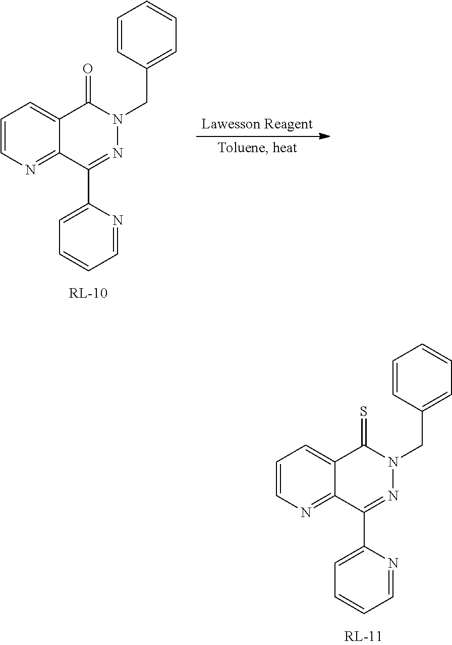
C1=NC(C2=NN(CC3=CC=CC=C3)C(=S)C3=CC=CN=C23)=CC=C1.C1=NC(C2=NN(CC3=CC=CC=C3)C(=O)C3=CC=CN=C23)=CC=C1
